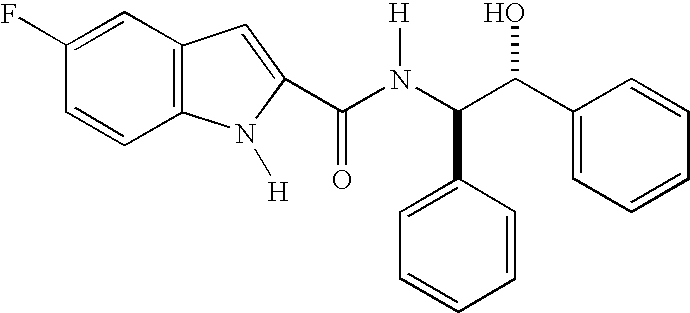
C1=C(F)C=CC2=C1C=C(C(N(C(C(C1=CC=CC=C1)O)C1=CC=CC=C1)[H])=O)N2[H]
